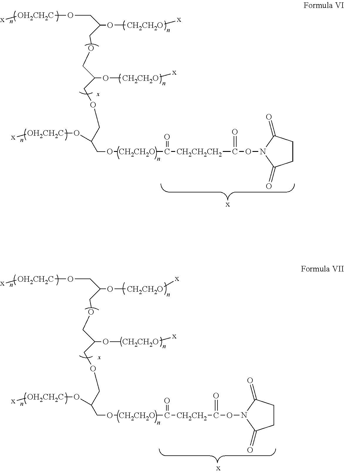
[OH2CH2C](OCC(COCC(O[CH2CH2O][x])COCC(O[OH2CH2C][x])CO[CH2CH2O]C([CH2CH2CH2]C(ON1C(=O)CCC1=O)=O)=O)O[CH2CH2O][x])[x].[OH2CH2C](OCC(COCC(O[CH2CH2O][x])COCC(O[OH2CH2C][x])CO[CH2CH2O]C([CH2CH2]C(ON1C(=O)CCC1=O)=O)=O)O[CH2CH2O][x])[x]
